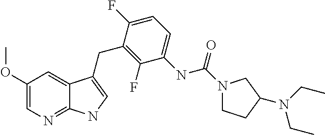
C1(F)=C(CC2=CNC3=NC=C(OC)C=C32)C(F)=CC=C1NC(N1CCC(N(CC)CC)C1)=O
